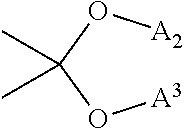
[A3]OC(O[A2])(C)C
